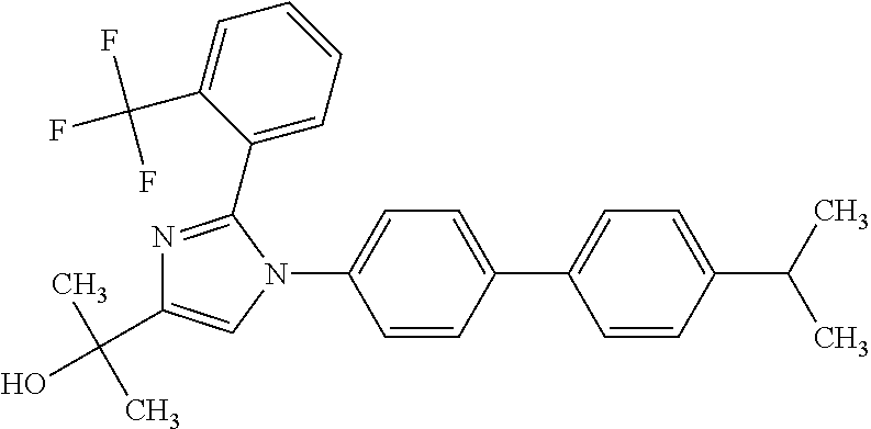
C1=CC(C2=CC=C(C(C)C)C=C2)=CC=C1N1C(C2=CC=CC=C2C(F)(F)F)=NC(C(C)(C)O)=C1
